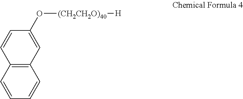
C1=CC2=C(C=C1O[(CH2CH2O)40][H])C=CC=C2
